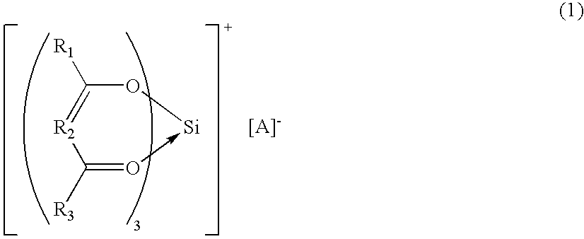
[R1]C1=[R2]C([R3])=O->[Si]O1
